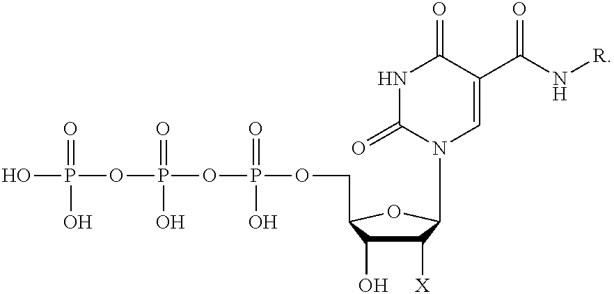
C1([X])C(O)C(COP(OP(O)(=O)OP(O)(=O)O)(=O)O)OC1N1C=C(C(N[R])=O)C(=O)NC1=O
